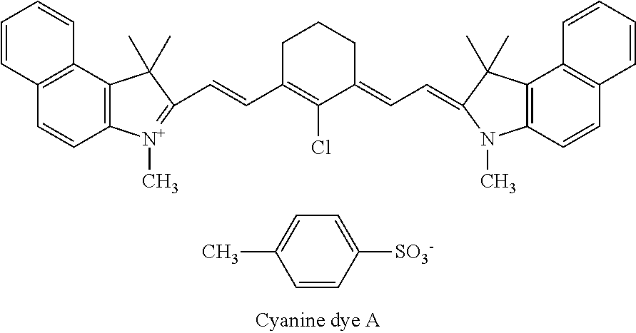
C12=C(C3=C(C=C1)C=CC=C3)C(C)(C)C(C=CC1=C(Cl)C(=CC=C3N(C)C4=C(C5=C(C=C4)C=CC=C5)C3(C)C)CCC1)=[N+]2C.C1=CC([SO3-])=CC=C1C
